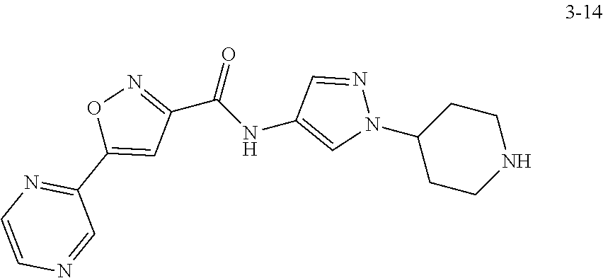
C1(N2N=CC(NC(=O)C3=NOC(C4=NC=CN=C4)=C3)=C2)CCNCC1
